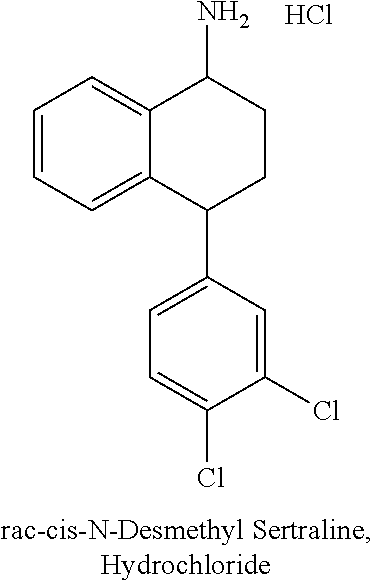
C12=CC=CC=C1C(C1=CC=C(Cl)C(Cl)=C1)CCC2N.Cl
